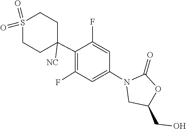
O=C1OC(CO)CN1C1=CC(F)=C(C2([NC])CCS(=O)(=O)CC2)C(F)=C1
